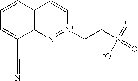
C1=CC2=C(C(C#N)=C1)N=[N+](CCS(=O)(=O)[-O])C=C2
